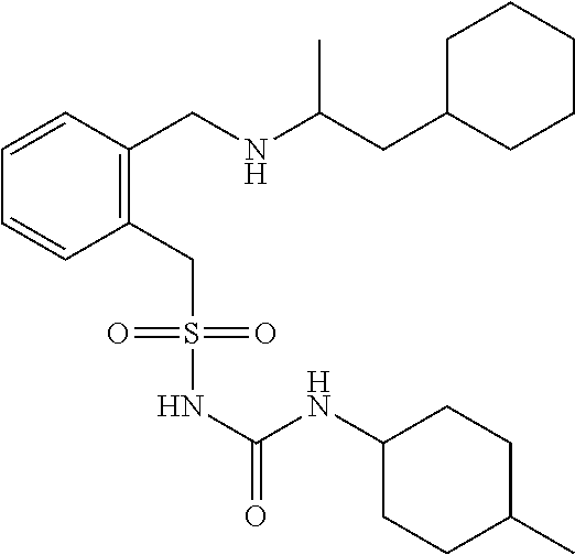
C1=CC=CC(CNC(CC2CCCCC2)C)=C1CS(NC(=O)NC1CCC(C)CC1)(=O)=O
